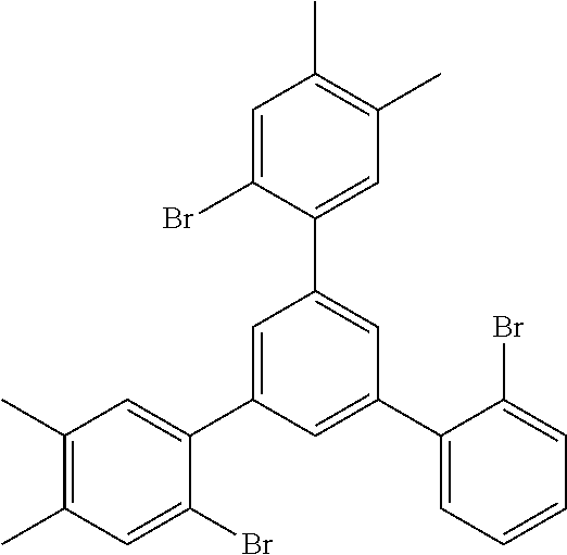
C1=C(C2=CC(C)=C(C)C=C2Br)C=C(C2=CC=CC=C2Br)C=C1C1=CC(C)=C(C)C=C1Br
